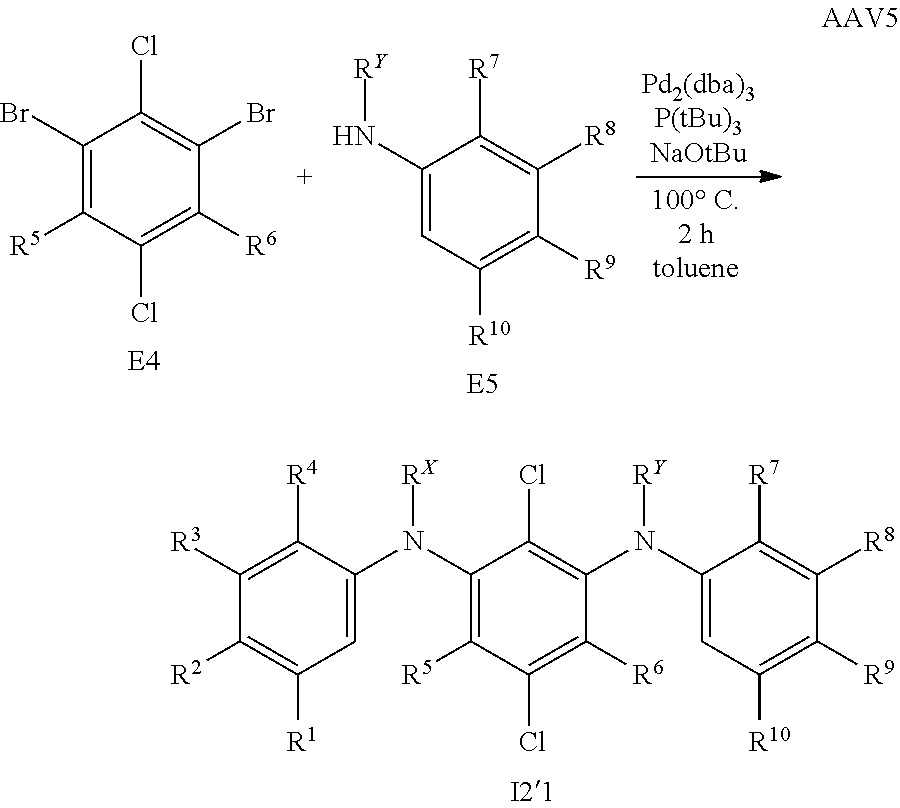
C1(Br)=C([R5])C(Cl)=C([R6])C(Br)=C1Cl.C1(N[RY])=CC([R10])=C([R9])C([R8])=C1[R7].[RY]N(C1=CC([R10])=C([R9])C([R8])=C1[R7])C1=C(Cl)C(N([RX])C2=CC([R1])=C([R2])C([R3])=C2[R4])=C([R5])C(Cl)=C1[R6]
